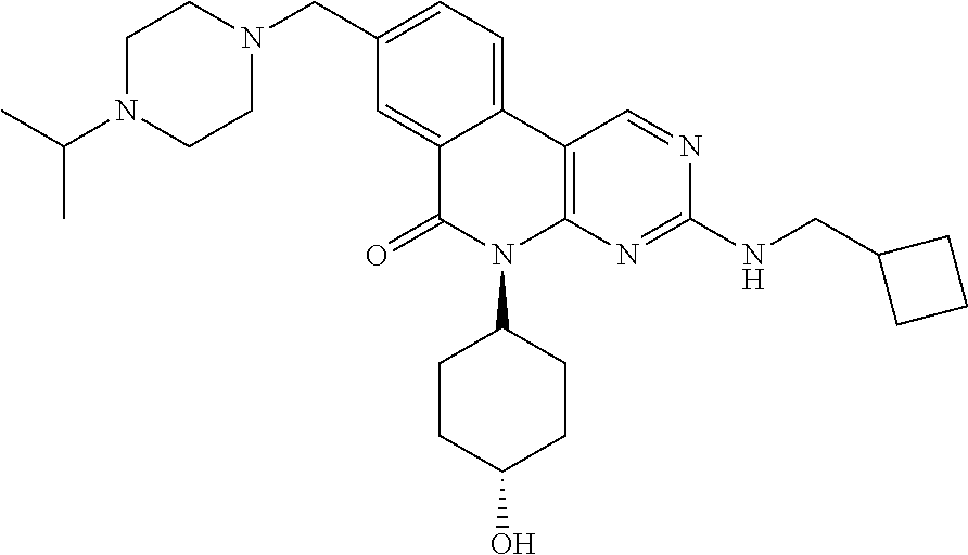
C12=CC(CN3CCN(C(C)C)CC3)=CC=C1C1=C(N(C3CCC(O)CC3)C2=O)N=C(NCC2CCC2)N=C1
